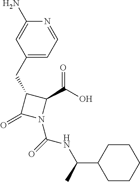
C1(N)=CC(CC2C(=O)N(C(=O)NC(C3CCCCC3)C)C2C(O)=O)=CC=N1
